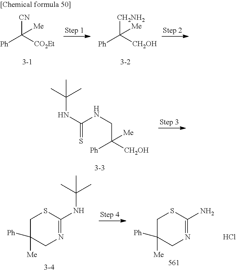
[CN]C([CO2Et])([Ph])[Me].[CH2NH2]C([CH2OH])([Ph])[Me].CC(C)(C)NC(NCC([Ph])([CH2OH])[Me])=S.C1C([Me])([Ph])CN=C(NC(C)(C)C)S1.C1C([Me])([Ph])CN=C(N)S1.Cl
